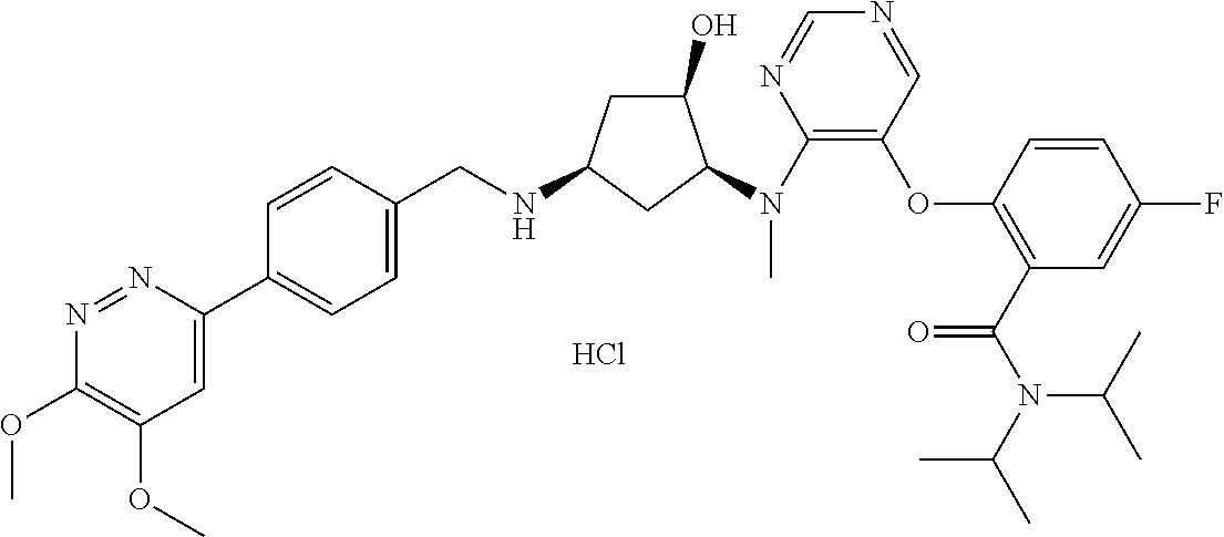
C1(C2=CC=C(CNC3CC(O)C(N(C4=C(OC5=C(C(N(C(C)C)C(C)C)=O)C=C(F)C=C5)C=NC=N4)C)C3)C=C2)=CC(OC)=C(OC)N=N1.Cl
